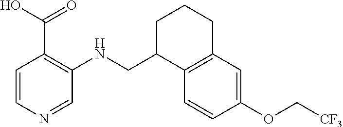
C1=CN=CC(NCC2C3=C(CCC2)C=C(OC[CF3])C=C3)=C1C(=O)O
